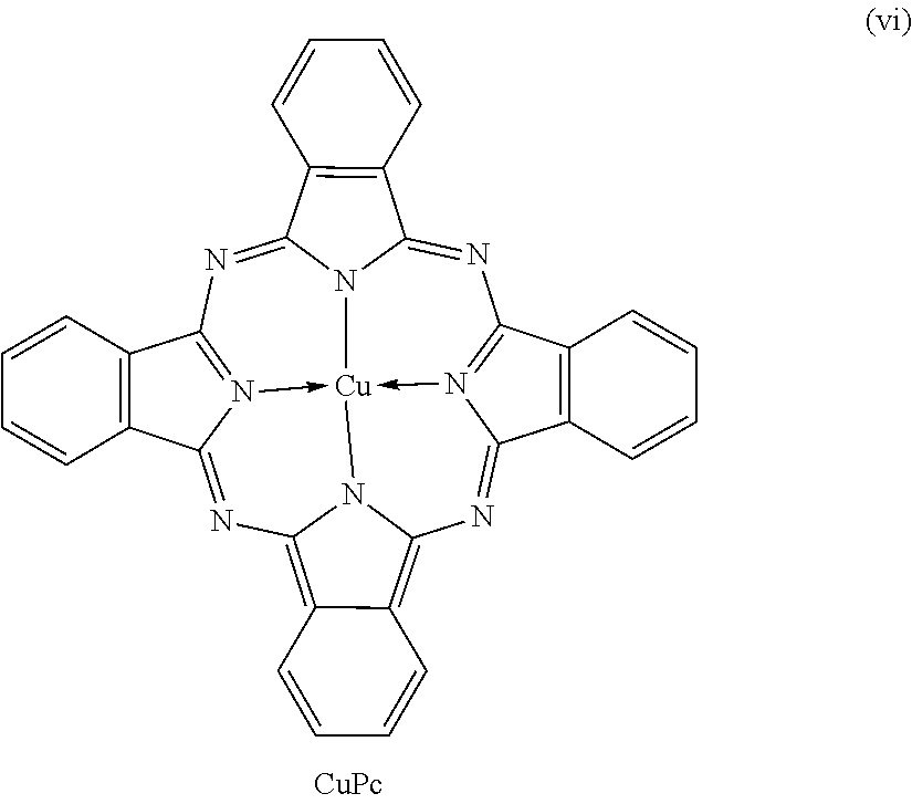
N1=C2N3C(=NC4=N5->[Cu]36-N3=C1C1=C(C3=NC3=C7C(=C(N36)N=C5C3=C4C=CC=C3)C=CC=C7)C=CC=C1)C1=C2C=CC=C1
